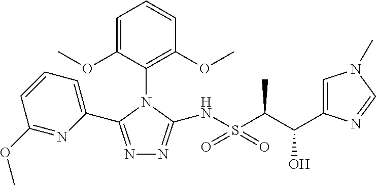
N1=C(C2=CC=CC(OC)=N2)N(C2=C(OC)C=CC=C2OC)C(NS(C(C(O)C2=CN(C)C=N2)C)(=O)=O)=N1
